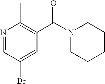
N1=CC(Br)=CC(C(=O)N2CCCCC2)=C1C
